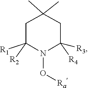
C1(C)(C)CC([R1])([R2])N(O[Ra])C([R3])([R4])C1
